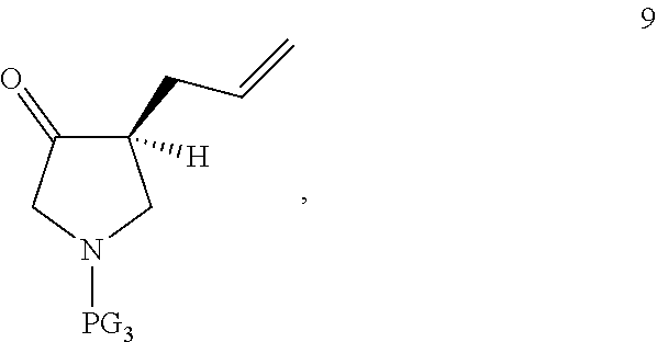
C1(CC=C)([H])C(=O)CN([PG3])C1
